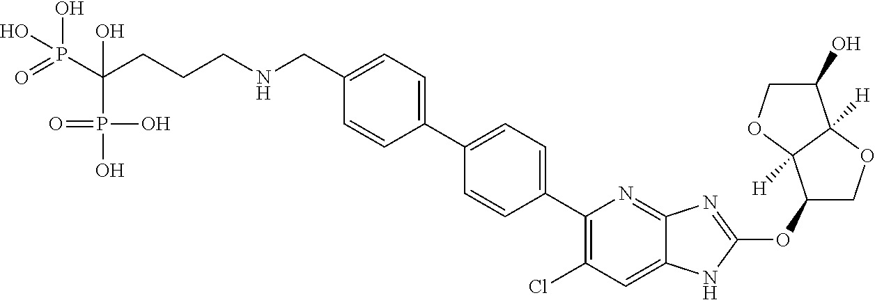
C(C1=CC=C(C2=CC=C(C3=C(Cl)C=C4C(=N3)N=C(OC3COC5([H])C3([H])OCC5O)N4)C=C2)C=C1)NCCCC(P(O)(=O)O)(P(=O)(O)O)O
